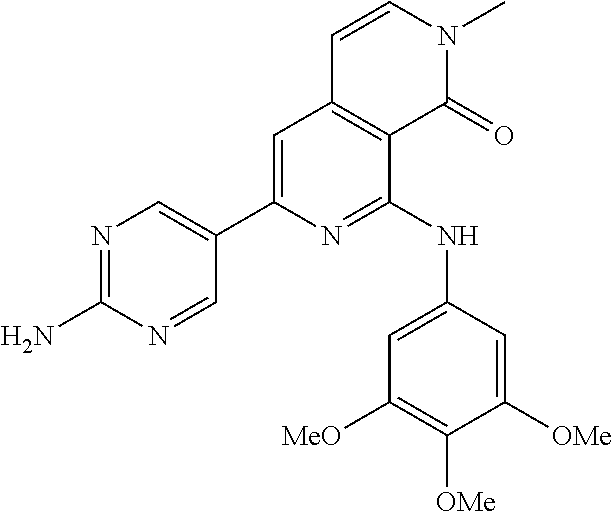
C1(C2=CC3=C(C(NC4=CC([MeO])=C([OMe])C([OMe])=C4)=N2)C(=O)N(C)C=C3)=CN=C(N)N=C1
